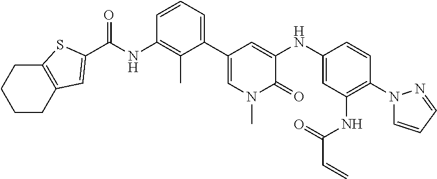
C(NC1=C(C)C(C2=CN(C)C(=O)C(NC3=CC(NC(C=C)=O)=C(N4C=CC=N4)C=C3)=C2)=CC=C1)(=O)C1=CC2=C(CCCC2)S1
